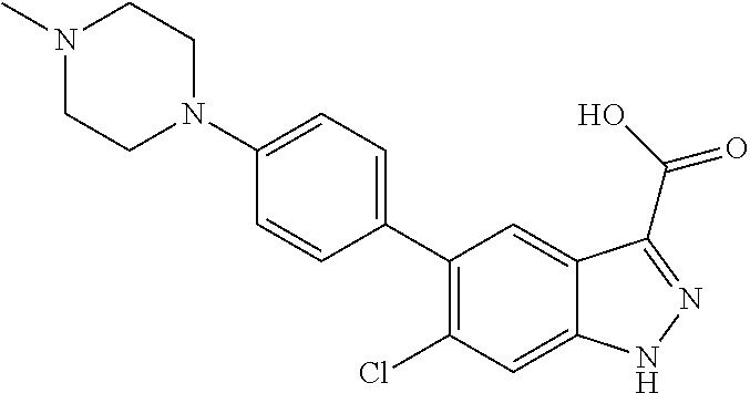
C1(C2=CC=C(N3CCN(C)CC3)C=C2)=C(Cl)C=C2C(=C1)C(C(O)=O)=NN2
